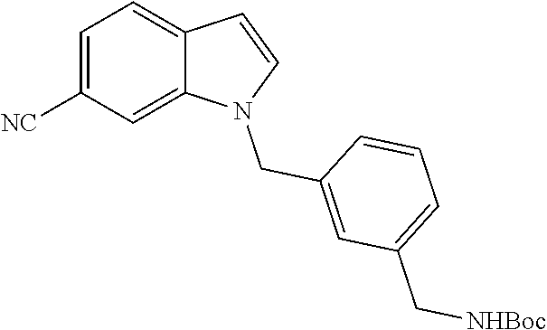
C1=C2C(=CC=C1[NC])C=CN2CC1=CC(C[NHBoc])=CC=C1
